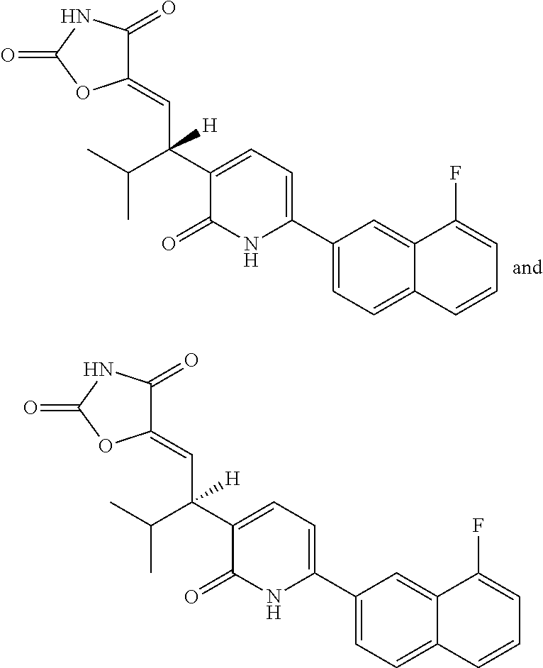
C1(C2=CC=C(C(C(C)C)(C=C3C(=O)NC(=O)O3)[H])C(=O)N2)=CC=C2C(=C1)C(F)=CC=C2.C1(C2=CC=C(C(C(C)C)(C=C3C(=O)NC(=O)O3)[H])C(=O)N2)=CC=C2C(=C1)C(F)=CC=C2
